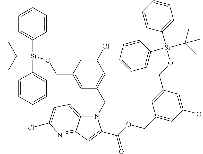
C1=CC=CC=C1[Si](C1=CC=CC=C1)(C(C)(C)C)OCC1=CC(CN2C3=CC=C(Cl)N=C3C=C2C(OCC2=CC(Cl)=CC(CO[Si](C3=CC=CC=C3)(C3=CC=CC=C3)C(C)(C)C)=C2)=O)=CC(Cl)=C1
